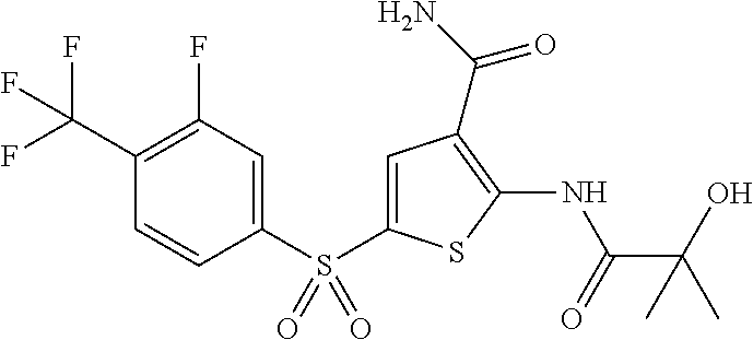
C1=C(S(C2=CC(F)=C(C(F)(F)F)C=C2)(=O)=O)SC(NC(=O)C(C)(O)C)=C1C(N)=O
